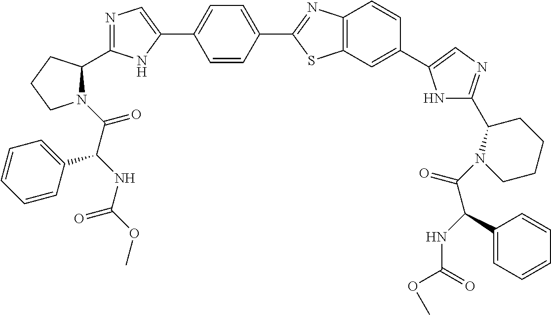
C(=O)(C(NC(OC)=O)C1=CC=CC=C1)N1C(C2=NC=C(C3=CC=C(C4=NC5=C(S4)C=C(C4=CN=C(C6N(C(C(NC(OC)=O)C7=CC=CC=C7)=O)CCCC6)N4)C=C5)C=C3)N2)CCC1
